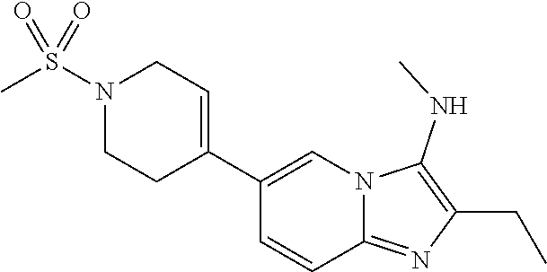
C1(C2=CN3C(=NC(CC)=C3NC)C=C2)=CCN(S(C)(=O)=O)CC1
